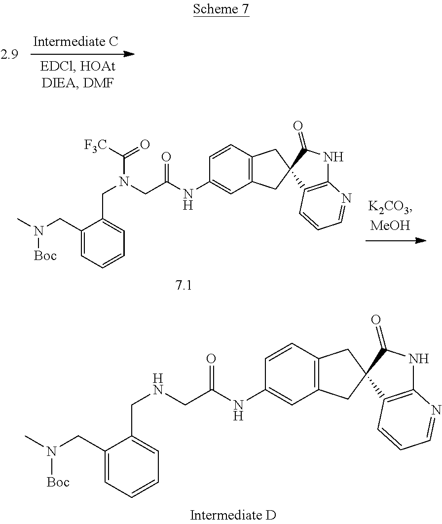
C1(CN(C)[Boc])=CC=CC=C1CN(C([F3C])=O)CC(NC1=CC2=C(C=C1)CC1(C2)C(=O)NC2=C1C=CC=N2)=O.C1(CN(C)[Boc])=CC=CC=C1CNCC(NC1=CC2=C(C=C1)CC1(C2)C(=O)NC2=C1C=CC=N2)=O
